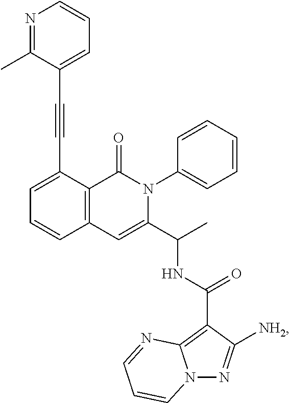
C1=C(C#CC2=CC=CN=C2C)C2=C(C=C1)C=C(C(C)NC(C1=C3N(N=C1[NH2])C=CC=N3)=O)N(C1=CC=CC=C1)C2=O
